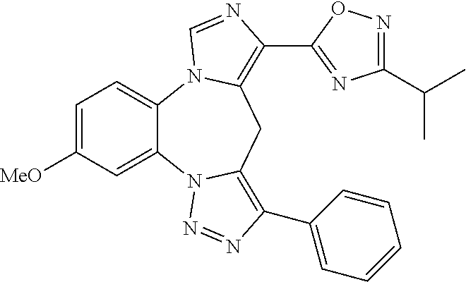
C12=CC=C([MeO])C=C1N1C(=C(C3=CC=CC=C3)N=N1)CC1=C(C3=NC(C(C)C)=NO3)N=CN21
